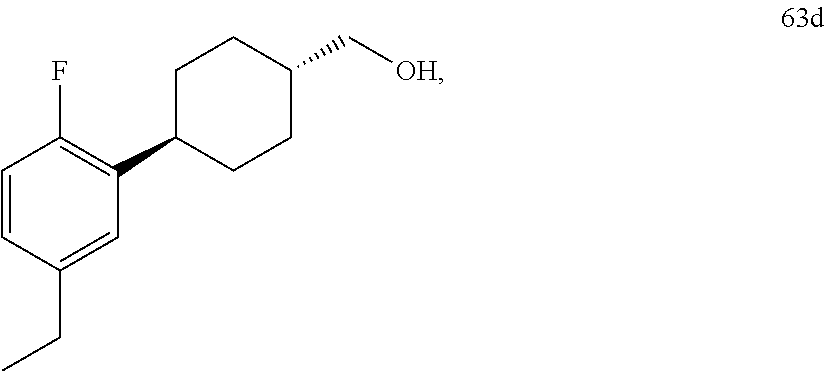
C1=CC(CC)=CC(C2CCC(C[OH])CC2)=C1F
